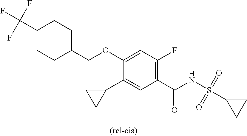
C1(C2CC2)=CC(C(NS(C2CC2)(=O)=O)=O)=C(F)C=C1OCC1CCC(C(F)(F)F)CC1
